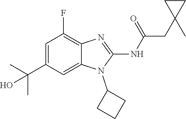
C1=C(C(C)(C)O)C=C2C(=C1F)N=C(NC(=O)CC1(C)CC1)N2C1CCC1
